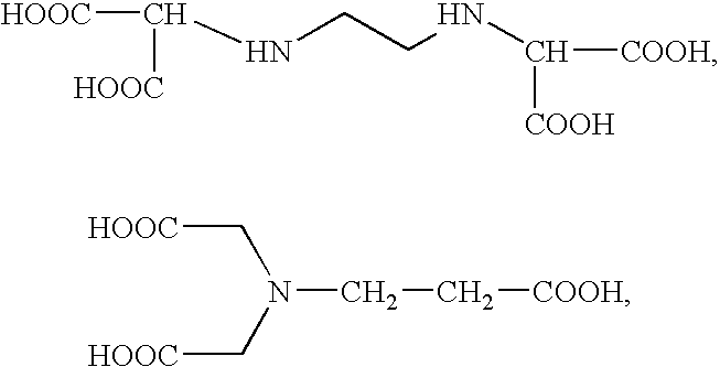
[HOOC]C([HOOC])NCCNC([COOH])[COOH].C(N(C[HOOC])CC[COOH])[HOOC]
